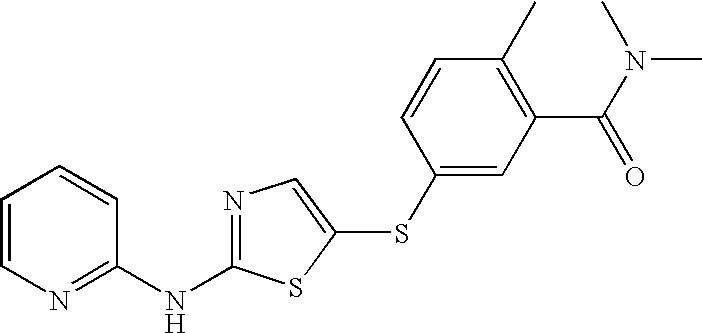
C1=CN=C(NC2=NC=C(SC3=CC(C(N(C)C)=O)=C(C)C=C3)S2)C=C1
